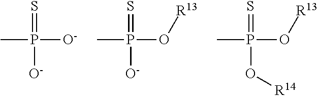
CP(=S)([O-])[O-].CP(=S)(O[R13])[O-].CP(=S)(O[R13])O[R14]
